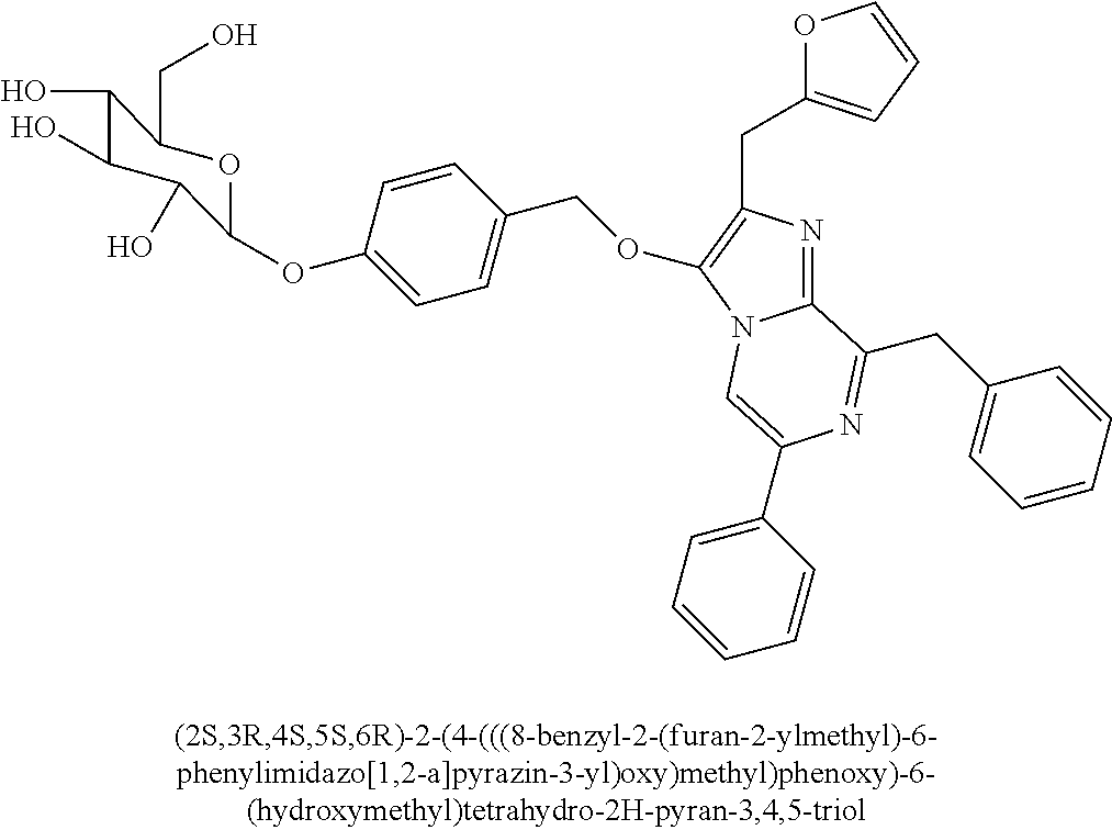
C1(O)C(O)C(O)C(OC2=CC=C(COC3=C(CC4=CC=CO4)N=C4N3C=C(C3=CC=CC=C3)N=C4CC3=CC=CC=C3)C=C2)OC1CO
